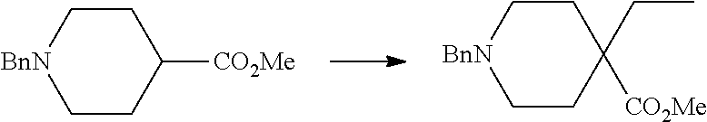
C1CC([CO2Me])CC[BnN]1.C1CC([CO2Me])(CC)CC[BnN]1
